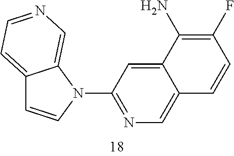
C12=CC=NC=C1N(C1=NC=C3C(=C1)C(N)=C(F)C=C3)C=C2
